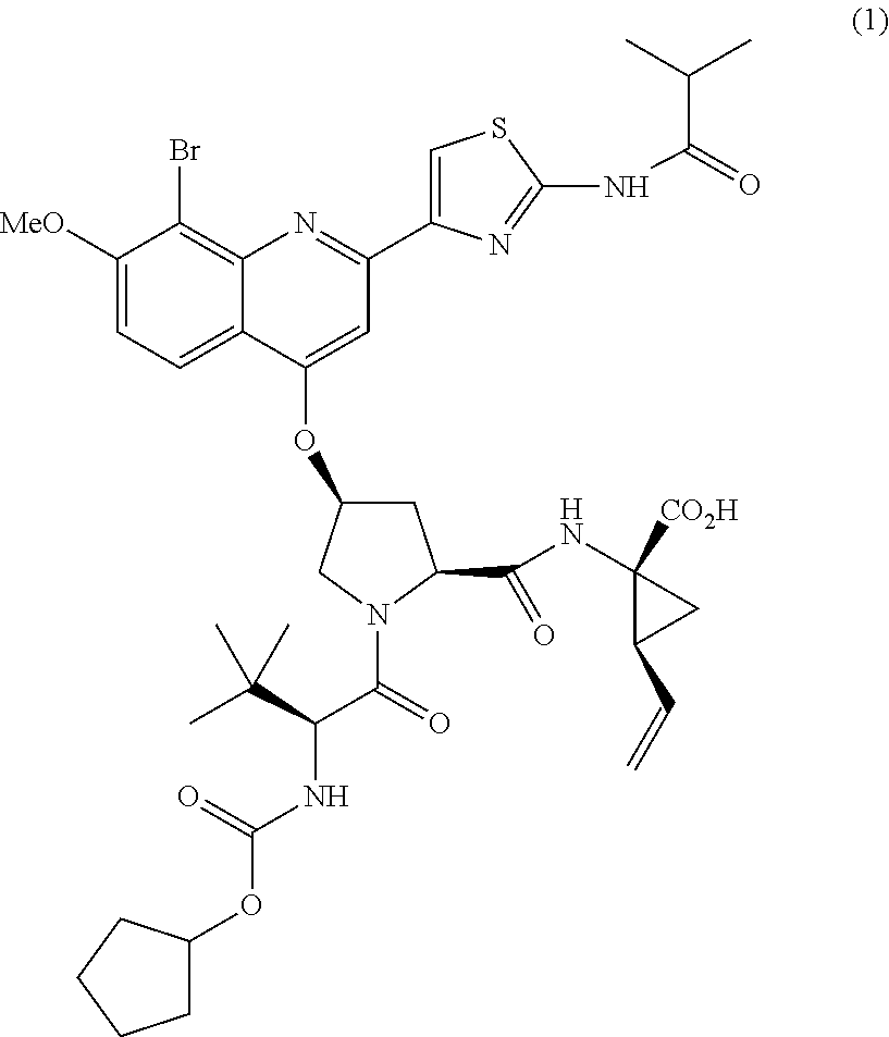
C1([MeO])=CC=C2C(=C1Br)N=C(C1=CSC(NC(=O)C(C)C)=N1)C=C2OC1CC(C(=O)NC2([CO2H])C(C=C)C2)N(C(C(NC(=O)OC2CCCC2)C(C)(C)C)=O)C1
